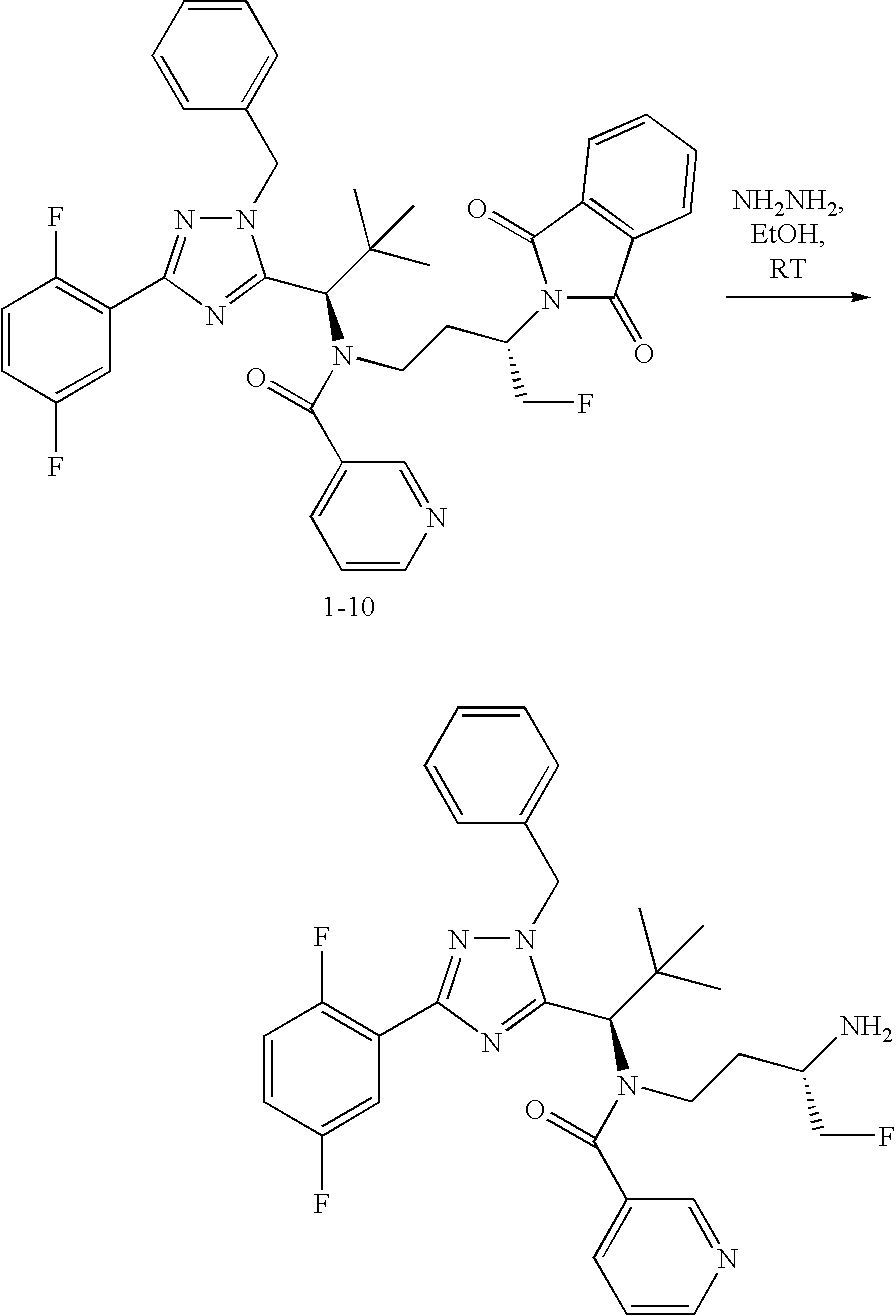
C1=CC(F)=CC(C2=NN(CC3=CC=CC=C3)C(C(N(CCC(N)CF)C(C3=CC=CN=C3)=O)C(C)(C)C)=N2)=C1F.C1=CC(F)=CC(C2=NN(CC3=CC=CC=C3)C(C(N(CCC(N3C(=O)C4=C(C3=O)C=CC=C4)CF)C(C3=CC=CN=C3)=O)C(C)(C)C)=N2)=C1F
